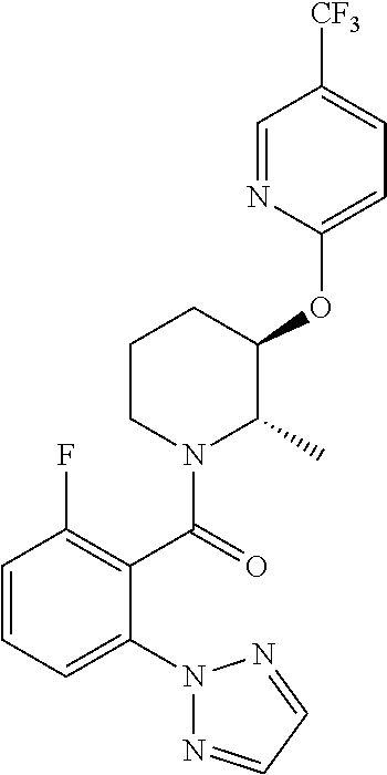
C1=CC=C(N2N=CC=N2)C(C(=O)N2C(C)C(OC3=CC=C([CF3])C=N3)CCC2)=C1F
